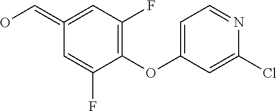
C1(OC2=CC=NC(Cl)=C2)=C(F)C=C(=CO)C=C1F
